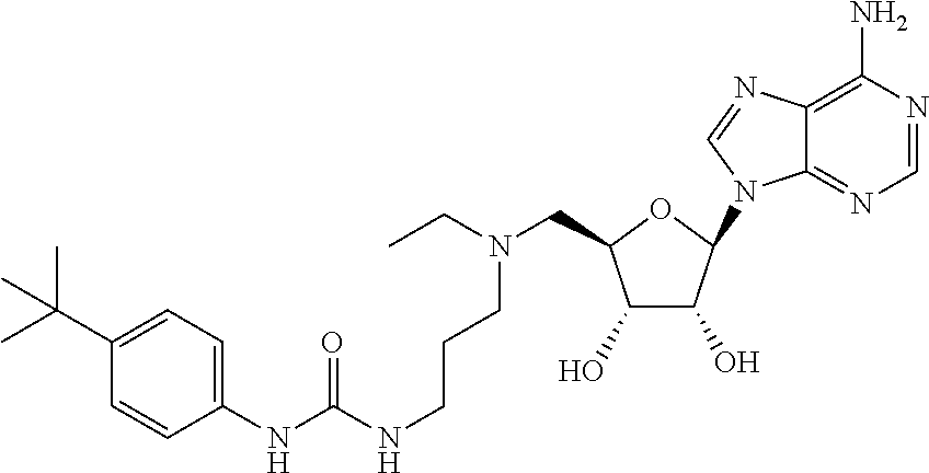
C1(NC(=O)NCCCN(CC)CC2C(O)C(O)C(N3C4=NC=NC(N)=C4N=C3)O2)=CC=C(C(C)(C)C)C=C1
